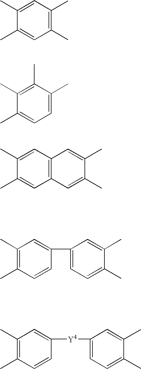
C1(C)=CC(C)=C(C)C=C1C.C1(C)=C(C)C(C)=CC=C1C.C1(C)=CC2=C(C=C1C)C=C(C)C(C)=C2.C1(C)=C(C)C=CC(C2=CC=C(C)C(C)=C2)=C1.C1(C)=C(C)C=CC([Y4]C2=CC=C(C)C(C)=C2)=C1
